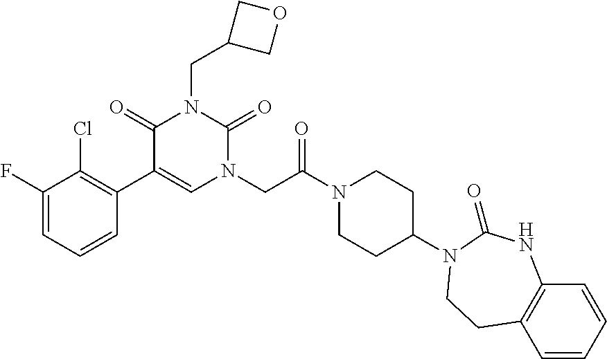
C1(F)=CC=CC(C2=CN(CC(N3CCC(N4C(=O)NC5=C(C=CC=C5)CC4)CC3)=O)C(=O)N(CC3COC3)C2=O)=C1Cl
